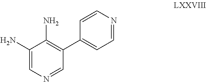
C1(N)=CN=CC(C2=CC=NC=C2)=C1N
